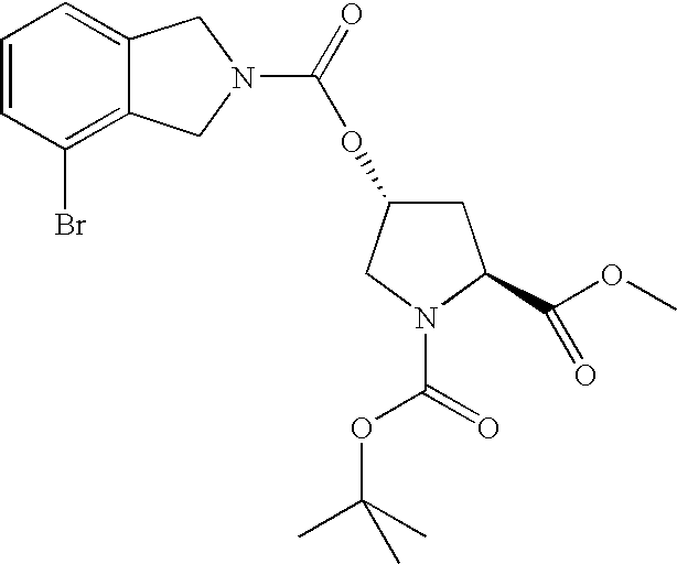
C1=CC(Br)=C2C(=C1)CN(C(=O)OC1CC(C(OC)=O)N(C(OC(C)(C)C)=O)C1)C2
